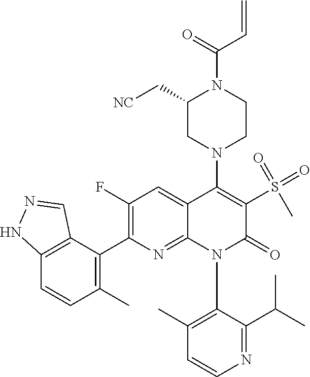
C1=CN=C(C(C)C)C(N2C(=O)C(S(C)(=O)=O)=C(N3CC(C[NC])N(C(=O)C=C)CC3)C3=CC(F)=C(C4=C(C)C=CC5=C4C=NN5)N=C23)=C1C
